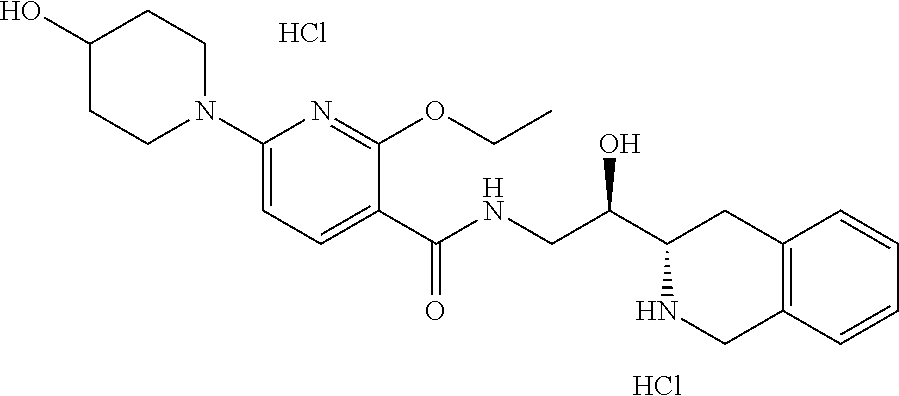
C1(O)CCN(C2=CC=C(C(NCC(C3CC4=C(C=CC=C4)CN3)O)=O)C(OCC)=N2)CC1.Cl.Cl
